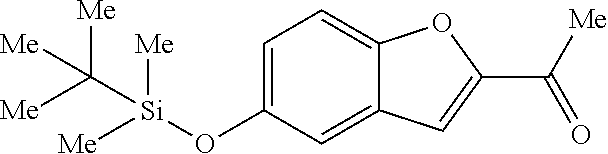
C1=C(O[Si](C([Me])([Me])[Me])([Me])[Me])C=C2C(=C1)OC(C([Me])=O)=C2
